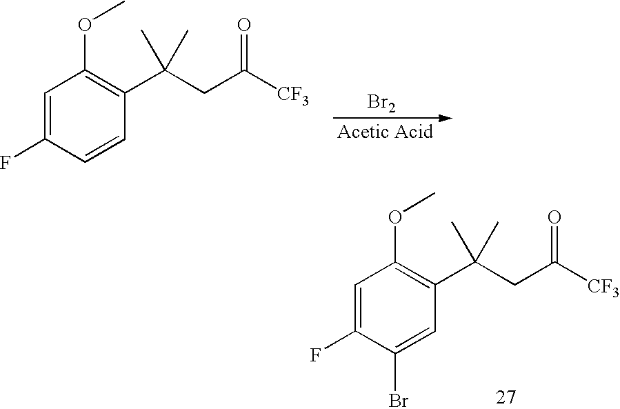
[Br2].C1=C(F)C=CC(C(CC([CF3])=O)(C)C)=C1OC.C1=C(F)C(Br)=CC(C(CC([CF3])=O)(C)C)=C1OC
